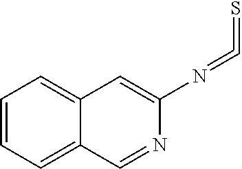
C1=CC=C2C(=C1)C=C(N=C=S)N=C2
